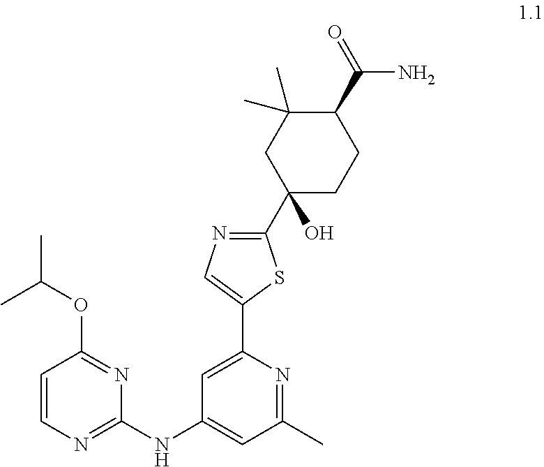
C1=C(C2=CN=C(C3(O)CCC(C(=O)N)C(C)(C)C3)S2)N=C(C)C=C1NC1=NC=CC(OC(C)C)=N1
